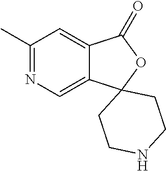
C1(C)=NC=C2C(=C1)C(=O)OC21CCNCC1
